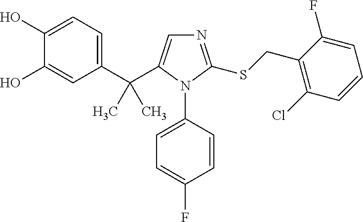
C1(O)=CC=C(C(C2=CN=C(SCC3=C(Cl)C=CC=C3F)N2C2=CC=C(F)C=C2)(C)C)C=C1O
